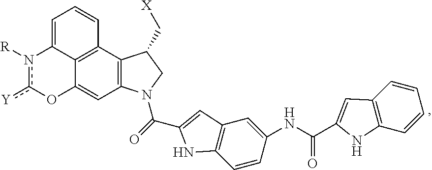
C12=C(C3=C4C(=C1)Oc([Y])n([R])C4=CC=C3)C(C[X])CN2C(=O)C1=CC2=C(C=CC(NC(C3=CC4=C(C=CC=C4)N3)=O)=C2)N1
